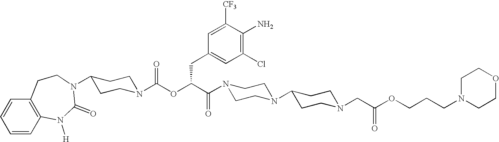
C1=CC2=C(C=C1)CCN(C1CCN(C(OC(C(N3CCN(C4CCN(CC(OCCCN5CCOCC5)=O)CC4)CC3)=O)CC3=CC(Cl)=C(N)C([CF3])=C3)=O)CC1)C(=O)N2[H]
